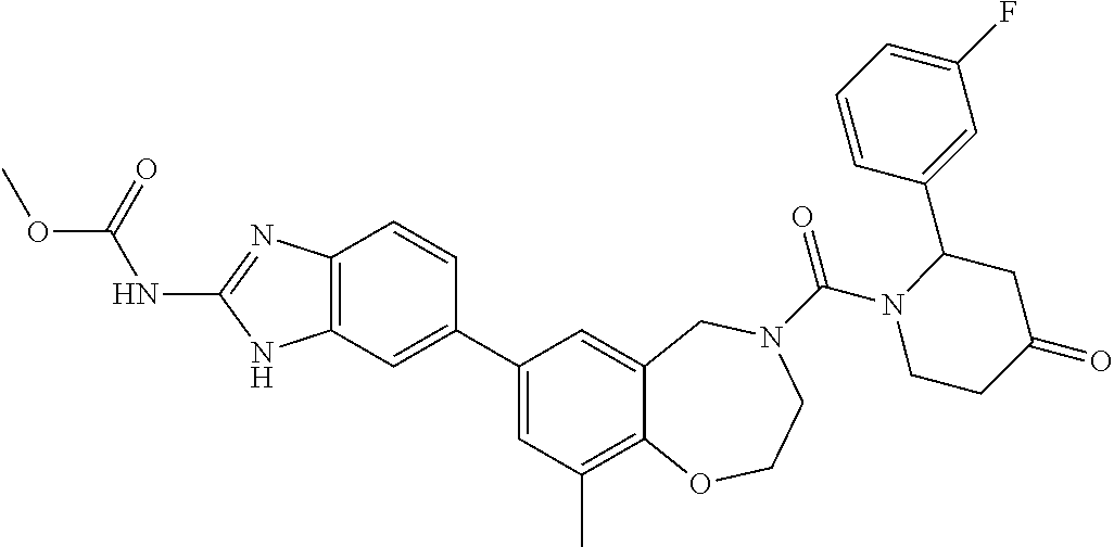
C12=C(C=C(C3=CC(C)=C4C(=C3)CN(C(=O)N3CCC(=O)CC3C3=CC(F)=CC=C3)CCO4)C=C1)NC(NC(OC)=O)=N2
